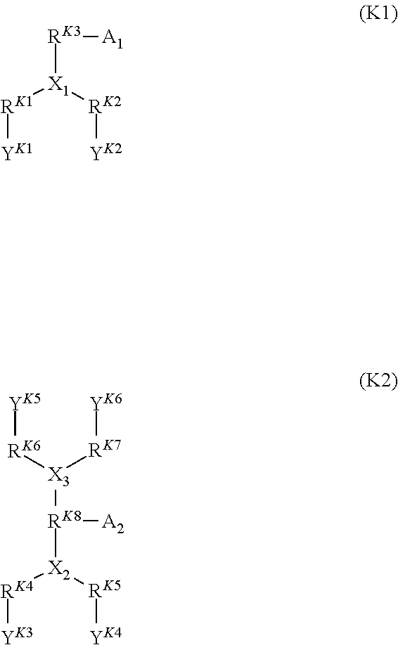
[RK3]([X1]([RK1][YK1])[RK2][YK2])[A1].[RK8]([X2]([RK4][YK3])[RK5][YK4])([A2])[X3]([RK7][YK6])[RK6][YK5]
